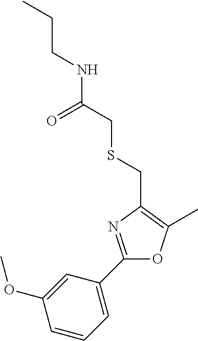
C(CNC(CSCC1=C(C)OC(C2=CC=CC(OC)=C2)=N1)=O)C
